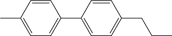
CC1=CC=C(C2=CC=C(CCC)C=C2)C=C1
